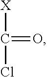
[X]C(Cl)=O
